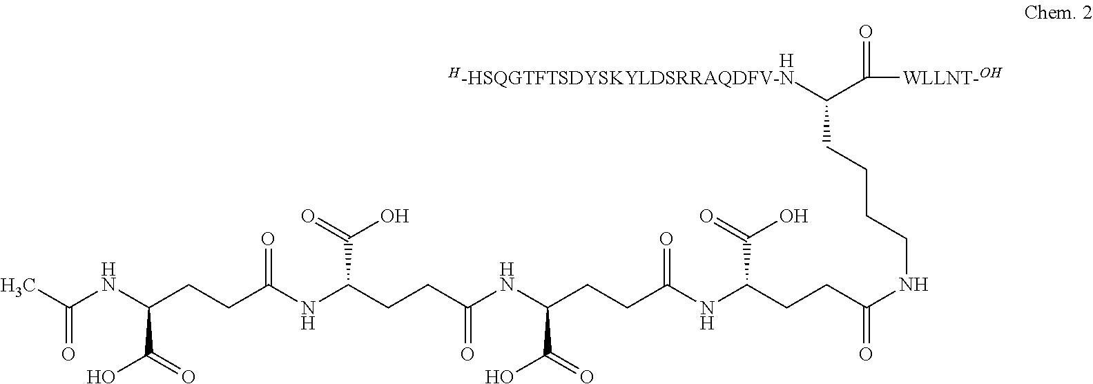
[H].[H-HSQGTFTSDYSKYLDSRRAQDFV-N]C(C([WLLNT-OH])=O)CCCCNC(=O)CCC(NC(CCC(NC(CCC(NC(CCC(NC(C)=O)C(O)=O)=O)C(=O)O)=O)C(O)=O)=O)C(=O)O
